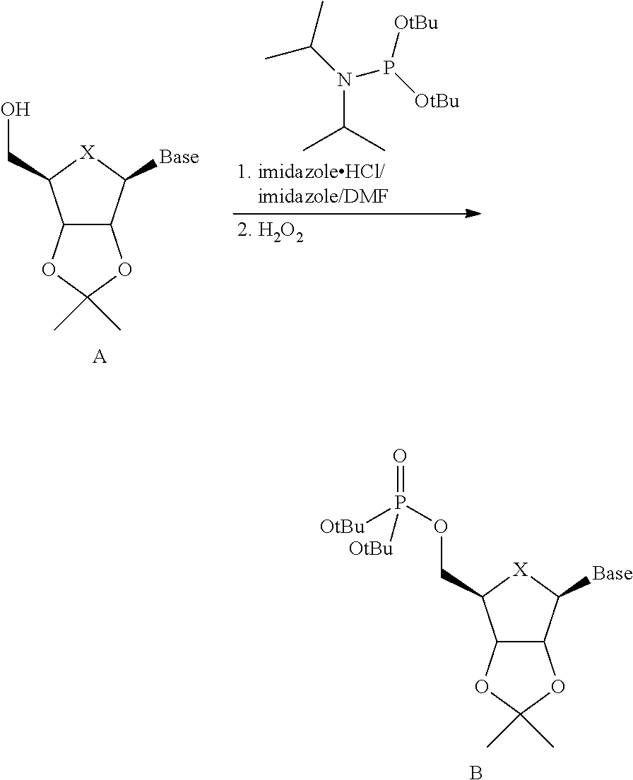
C12C(C([Base])[X]C1COP(=O)([OtBu])[OtBu])OC(C)(C)O2.B.C12C(C([Base])[X]C1CO)OC(C)(C)O2.[A].N(C(C)C)(C(C)C)P([OtBu])[OtBu]
